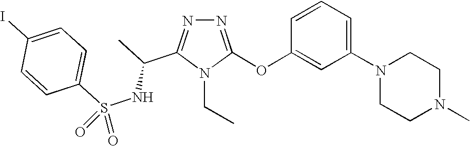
N1=C(OC2=CC(N3CCN(C)CC3)=CC=C2)N(CC)C(C(C)NS(C2=CC=C(I)C=C2)(=O)=O)=N1
